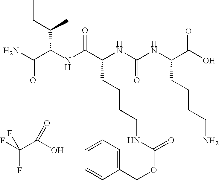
C(C(O)=O)(F)(F)F.NC(C(NC(C(CCCCNC(OCC1=CC=CC=C1)=O)NC(NC(C(O)=O)CCCCN)=O)=O)C(CC)C)=O
